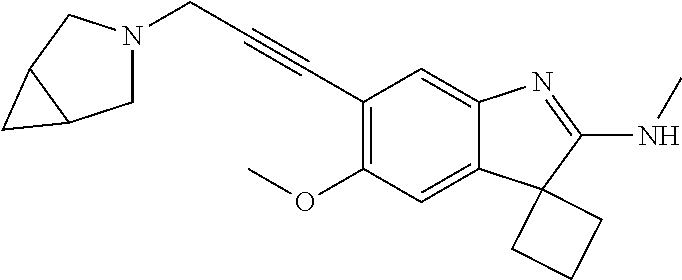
C12=CC(OC)=C(C#CCN3CC4C(C3)C4)C=C1N=C(NC)C21CCC1
